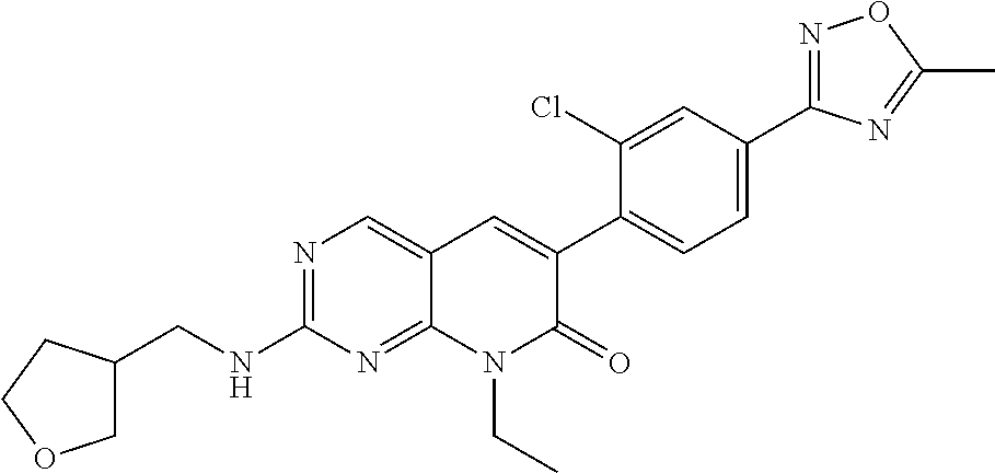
N1=C(C2=CC=C(C3=CC4=CN=C(NCC5COCC5)N=C4N(CC)C3=O)C(Cl)=C2)N=C(C)O1
